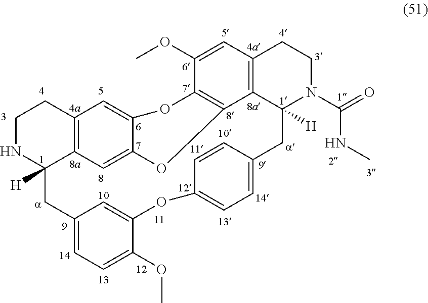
C12=C3C=C4C(=C1)OC1=C(C5=C(C=C1OC)CCN(C(NC)=O)C5([H])CC1=CC=C(OC5=CC(=CC=C5OC)CC3([H])NCC2)C=C1)O4
